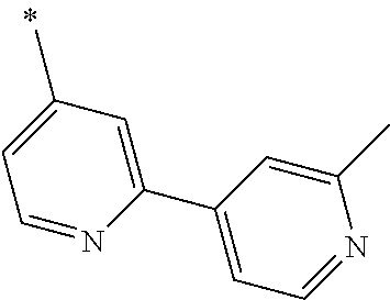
C1(C2=CC=NC(C)=C2)=CC(C)=CC=N1
